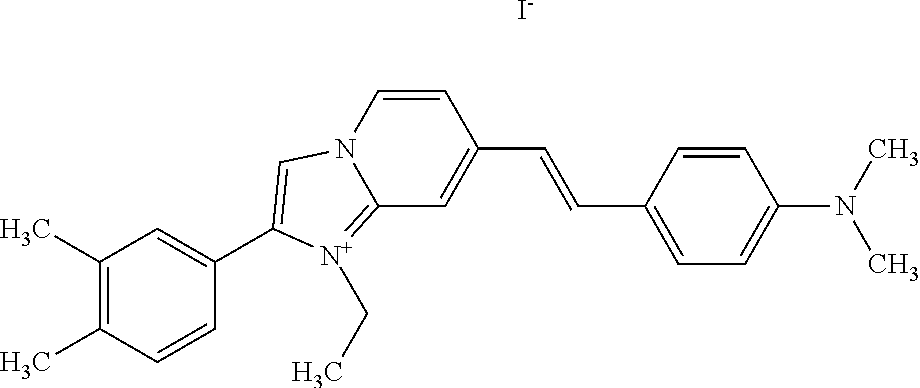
C1(C)=C(C)C=CC(C2=CN3C=CC(C=CC4=CC=C(N(C)C)C=C4)=CC3=[N+]2CC)=C1.[I-]
